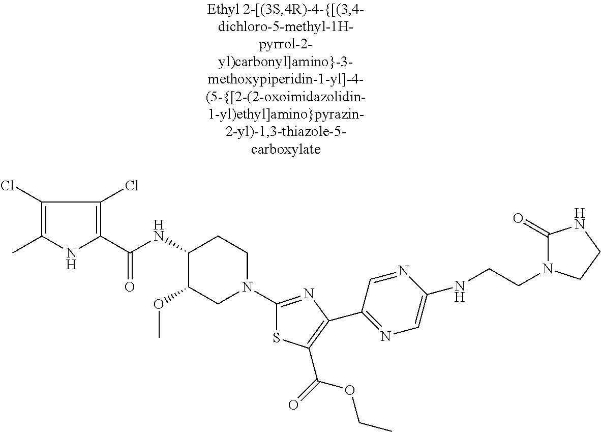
C1(Cl)=C(C)NC(C(NC2C(OC)CN(C3=NC(C4=NC=C(NCCN5C(=O)NCC5)N=C4)=C(C(=O)OCC)S3)CC2)=O)=C1Cl
